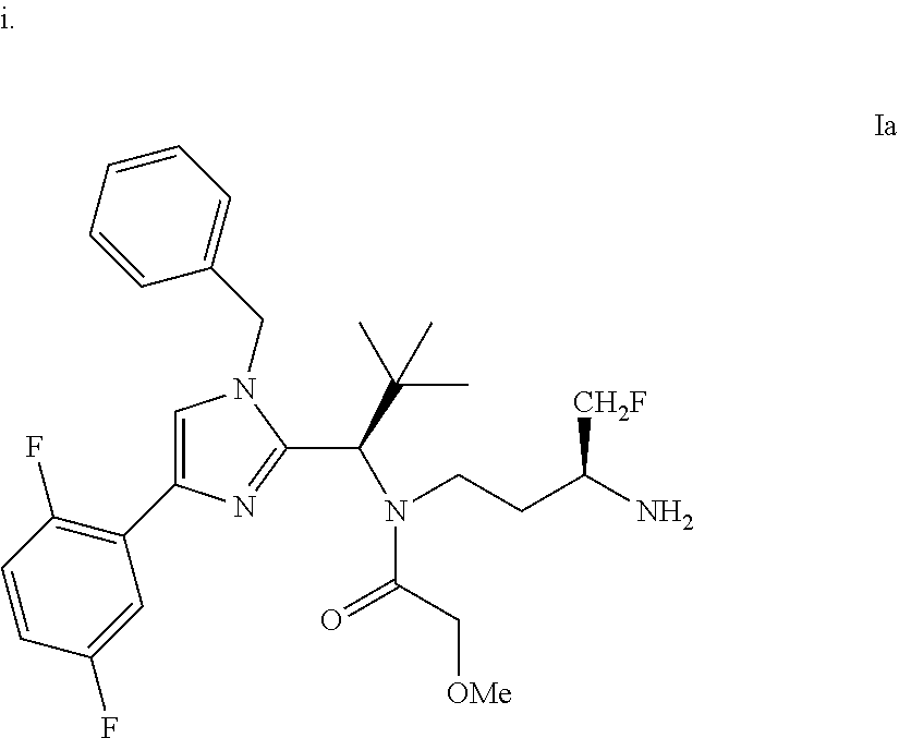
C1=C(C2=C(F)C=CC(F)=C2)N=C(C(N(C(=O)C[OMe])CCC(N)[CH2F])C(C)(C)C)N1CC1=CC=CC=C1
